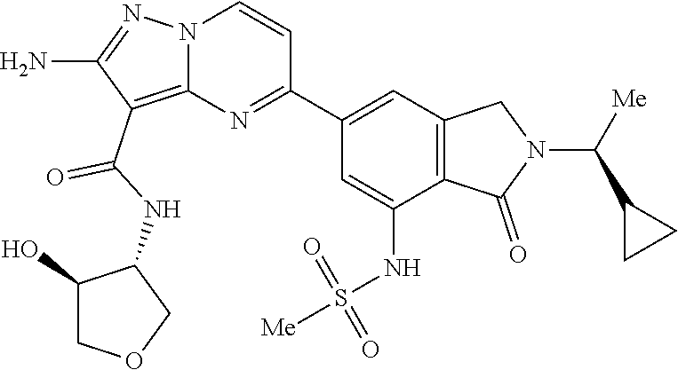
C12=C(C(NC3C(O)COC3)=O)C(N)=NN1C=CC(C1=CC3=C(C(NS([Me])(=O)=O)=C1)C(=O)N(C([Me])C1CC1)C3)=N2
